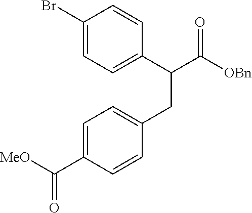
C1(Br)=CC=C(C(C([OBn])=O)CC2=CC=C(C([MeO])=O)C=C2)C=C1
